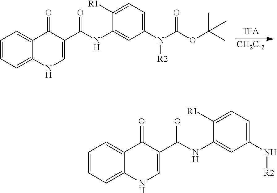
[CH2Cl2].C1=CC=C2C(=C1)C(=O)C(C(NC1=CC(N(C(OC(C)(C)C)=O)[R2])=CC=C1[R1])=O)=CN2.C1=CC=C2C(=C1)C(=O)C(C(NC1=CC(N[R2])=CC=C1[R1])=O)=CN2
